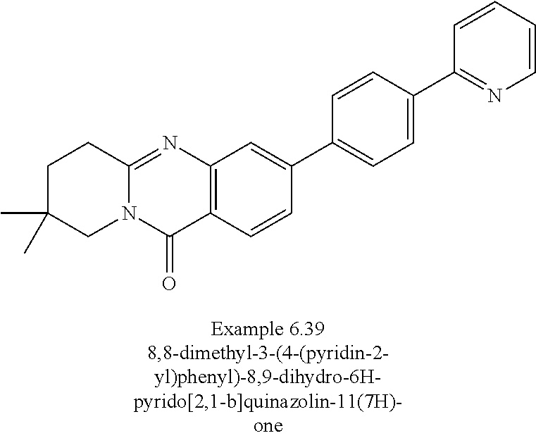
N12C(=NC3=C(C1=O)C=CC(C1=CC=C(C4=NC=CC=C4)C=C1)=C3)CCC(C)(C)C2
